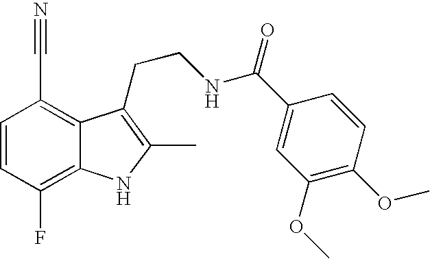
C1=CC(F)=C2C(=C1C#N)C(CCNC(=O)C1=CC(OC)=C(OC)C=C1)=C(C)N2
